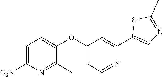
C1=C([O2N])N=C(C)C(OC2=CC=NC(C3=CN=C(C)S3)=C2)=C1
